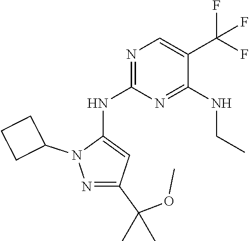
N1(C2CCC2)N=C(C(C)(OC)C)C=C1NC1=NC=C(C(F)(F)F)C(NCC)=N1
